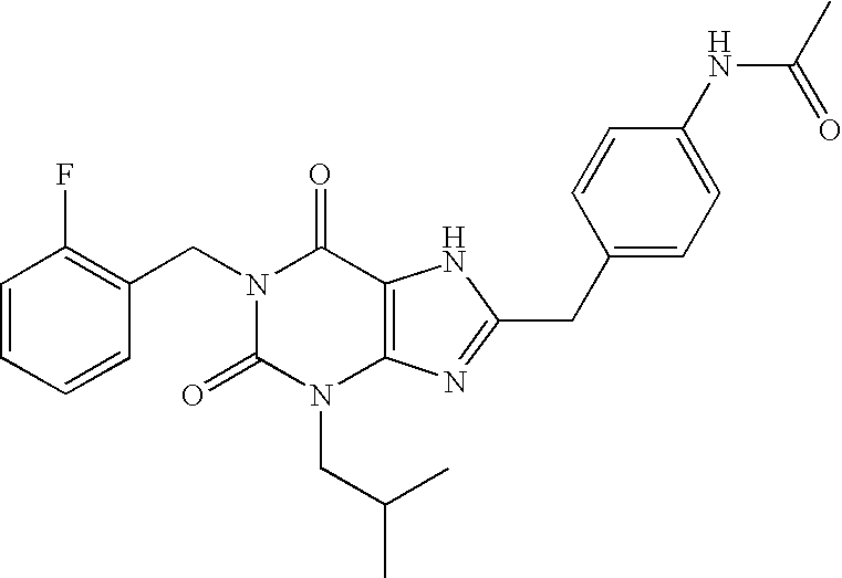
C1=CC=CC(CN2C(=O)N(CC(C)C)C3=C(C2=O)NC(CC2=CC=C(NC(=O)C)C=C2)=N3)=C1F
